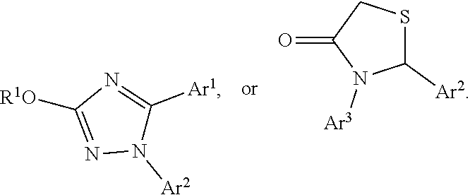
[R1O]C1=NN([Ar2])C([Ar1])=N1.O=C1N([Ar3])C([Ar2])SC1
